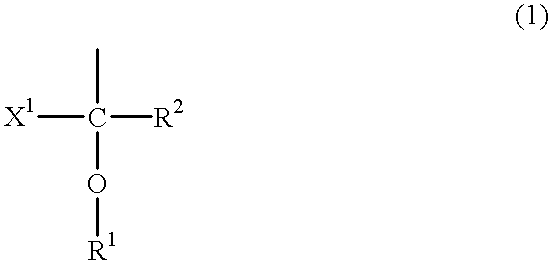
[X1]C([R2])(C)O[R1]
